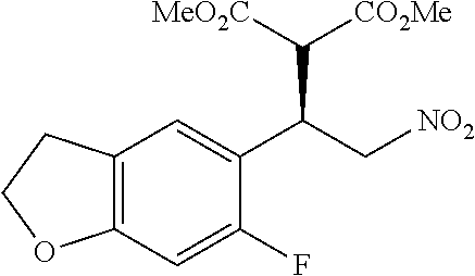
C12=C(C=C(F)C(C(C[NO2])C([MeO2C])[CO2Me])=C1)OCC2
